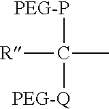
[R]C([PEG-P])([PEG-Q])C
